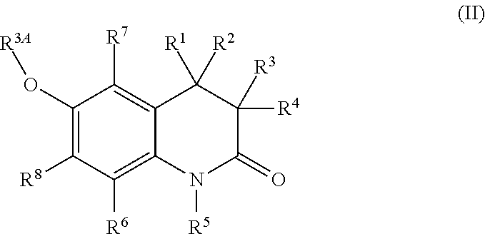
C1(O[R3A])=C([R8])C([R6])=C2C(=C1[R7])C([R1])([R2])C([R4])([R3])C(=O)N2[R5]
